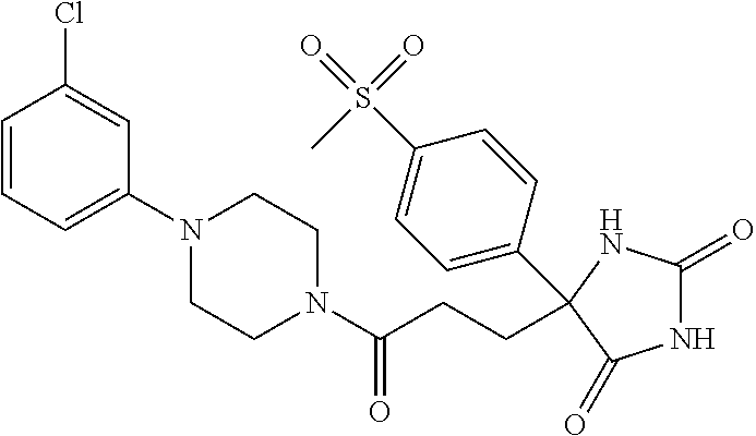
N1C(=O)NC(C2=CC=C(S(=O)(=O)C)C=C2)(CCC(N2CCN(C3=CC=CC(Cl)=C3)CC2)=O)C1=O
